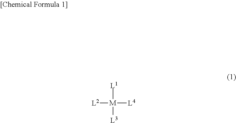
[L1][M]([L2])([L3])[L4]
